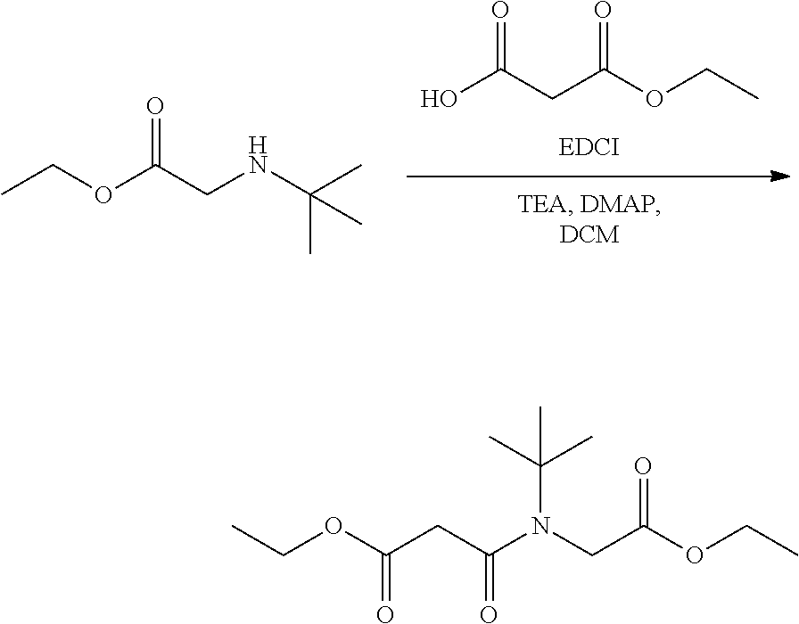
OC(CC(OCC)=O)=O.CCOC(CNC(C)(C)C)=O.CCOC(CN(C(C)(C)C)C(CC(OCC)=O)=O)=O
